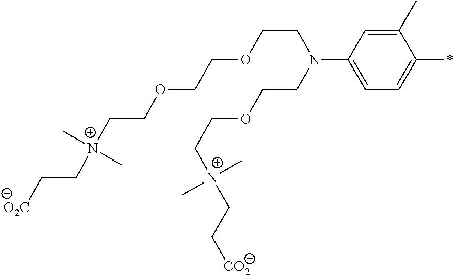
C1(C)=CC(N(CCOCC[N+](CC[CO2])(C)C)CCOCCOCC[N+](CC[O2C])(C)C)=CC=C1*
